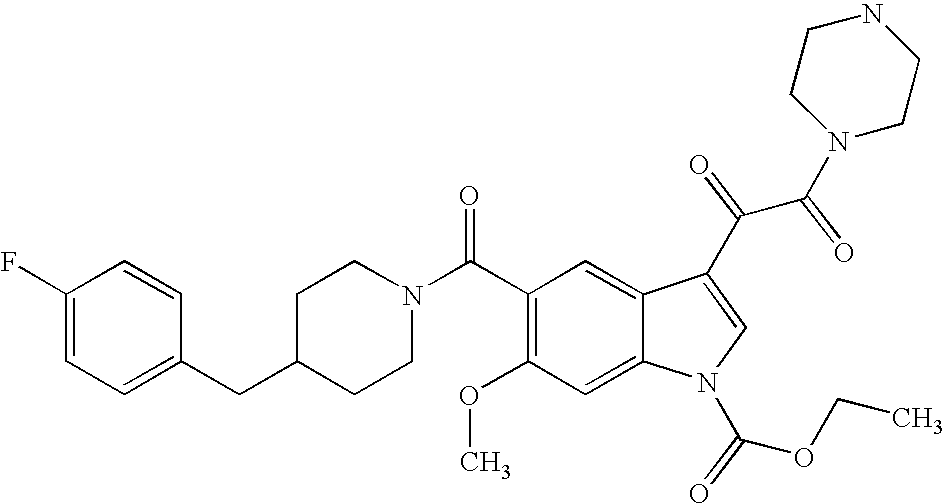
C1(F)=CC=C(CC2CCN(C(C3=C(OC)C=C4C(=C3)C(C(C(N3CCNCC3)=O)=O)=CN4C(OCC)=O)=O)CC2)C=C1
